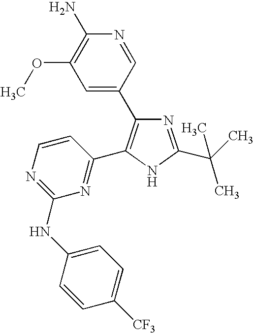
C1=C(C2=C(C3=NC(NC4=CC=C([CF3])C=C4)=NC=C3)NC(C(C)(C)C)=N2)C=NC(N)=C1OC
